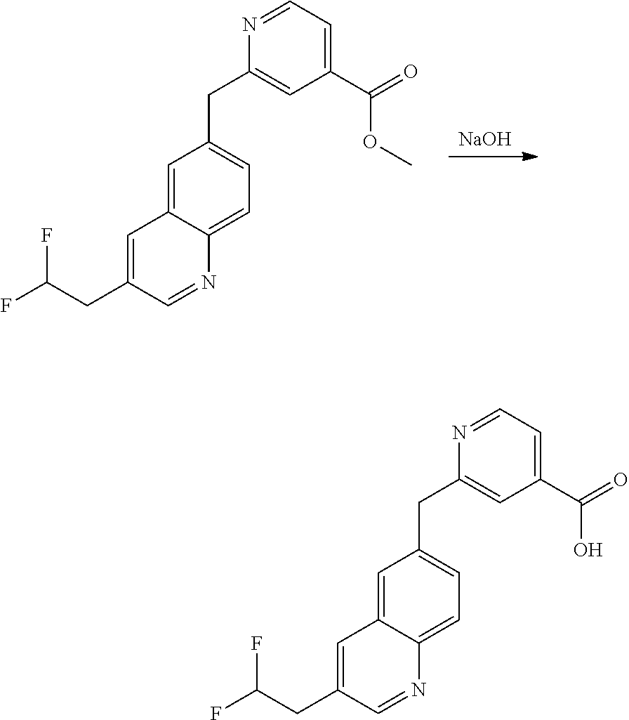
[NaOH].C(C1=CC(C(OC)=O)=CC=N1)C1=CC=C2C(=C1)C=C(CC(F)F)C=N2.C(C1=CC(C(O)=O)=CC=N1)C1=CC=C2C(=C1)C=C(CC(F)F)C=N2
